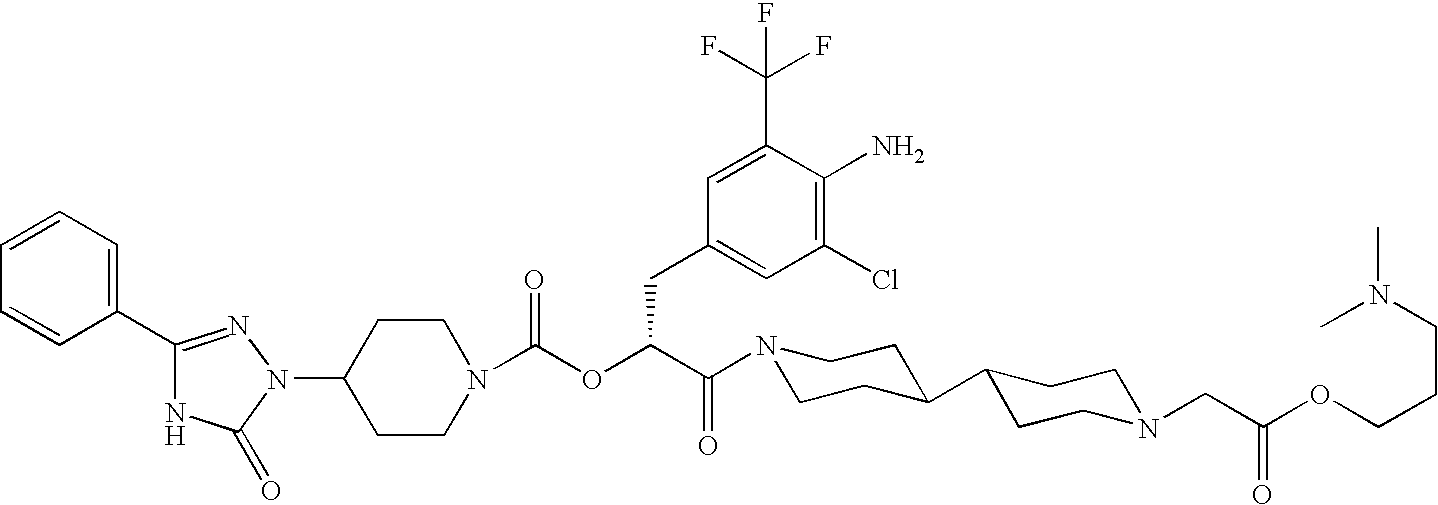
C1(N2C(=O)NC(C3=CC=CC=C3)=N2)CCN(C(OC(C(N2CCC(C3CCN(CC(OCCCN(C)C)=O)CC3)CC2)=O)CC2=CC(Cl)=C(N)C(C(F)(F)F)=C2)=O)CC1
